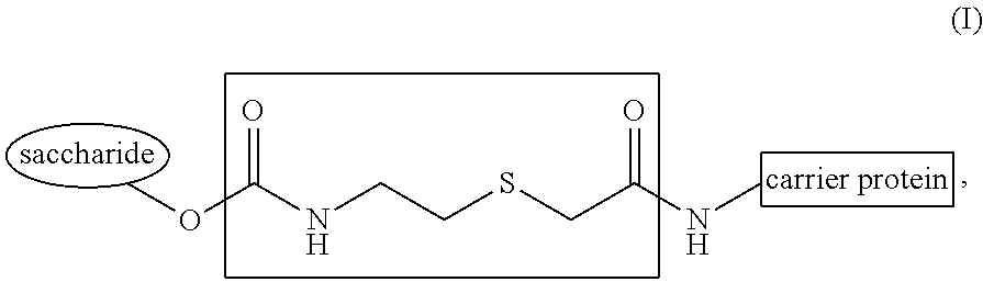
COC(NCCSCC(NC)=O)=O
